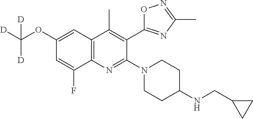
C1(OC([D])([D])[D])=CC2=C(N=C(N3CCC(NCC4CC4)CC3)C(C3=NC(C)=NO3)=C2C)C(F)=C1
